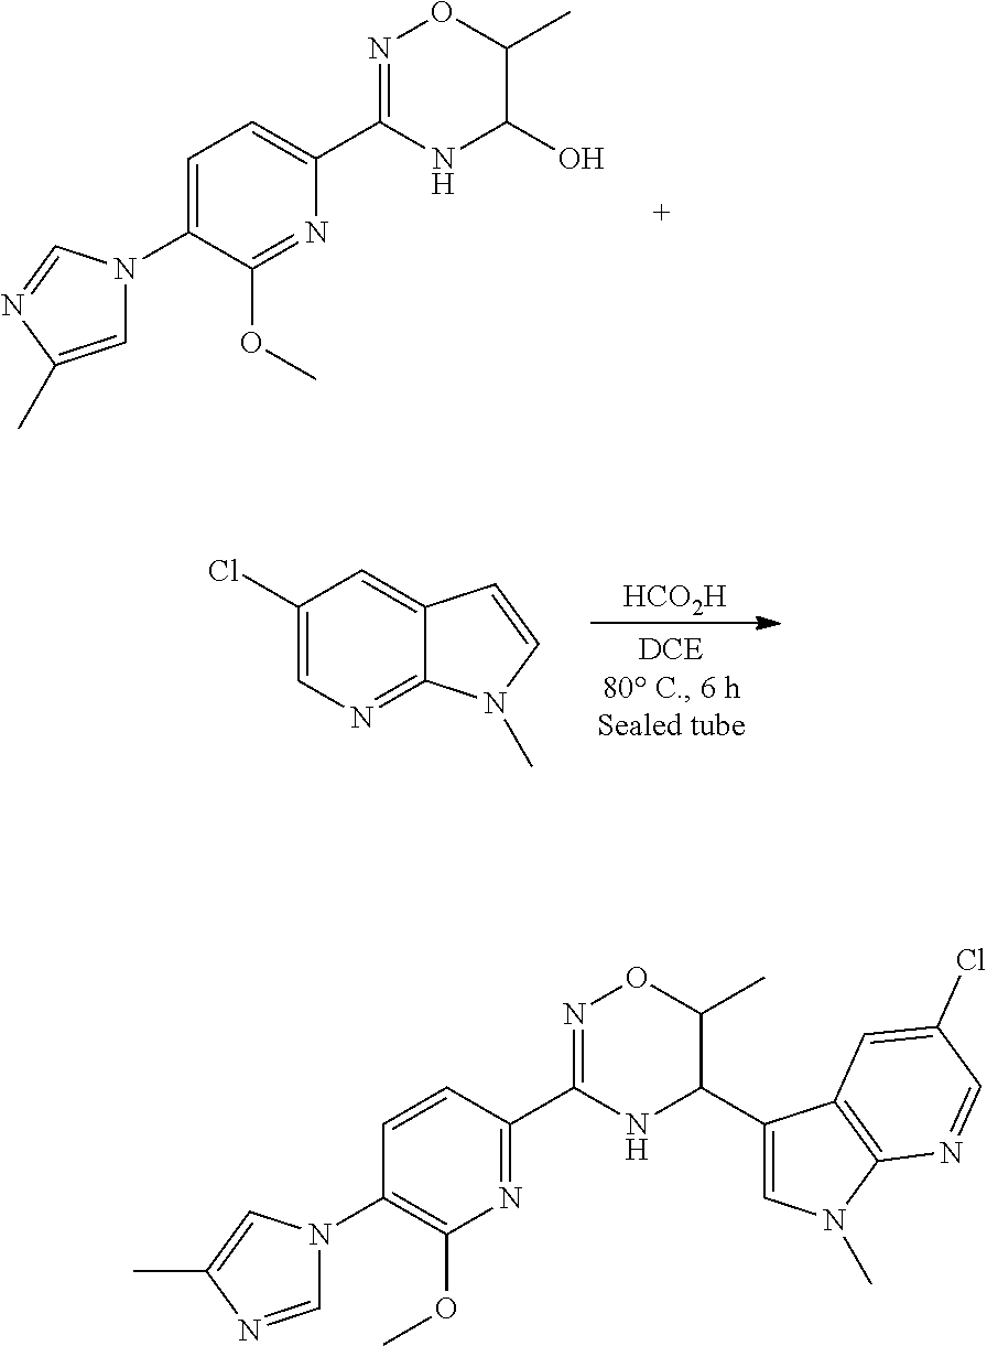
N1=C(OC)C(N2C=C(C)N=C2)=CC=C1C1=NOC(C)C(O)N1.[HCO2H].C1(Cl)=CN=C2C(=C1)C=CN2C.N1=C(C2=NOC(C)C(C3=CN(C)C4=C3C=C(Cl)C=N4)N2)C=CC(N2C=NC(C)=C2)=C1OC
